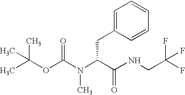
CC(OC(N(C(C(NCC(F)(F)F)=O)CC1=CC=CC=C1)C)=O)(C)C
